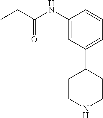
C1(NC(CC)=O)=CC(C2CCNCC2)=CC=C1
